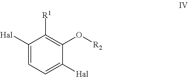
C1([Hal])=CC=C([Hal])C(O[R2])=C1[R1]
